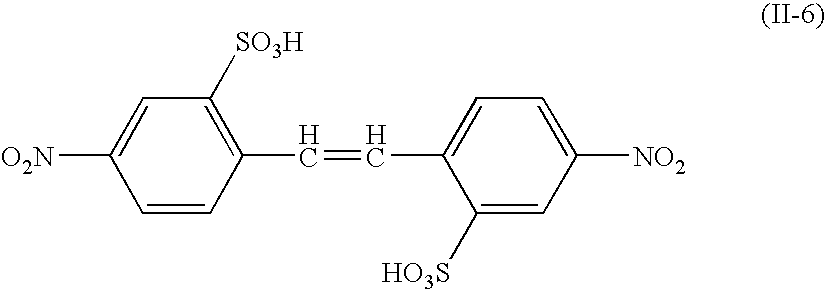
C1=CC(C=CC2=CC=C([NO2])C=C2[HO3S])=C([SO3H])C=C1[O2N]
